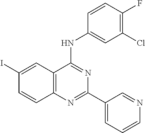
C1(I)=CC2=C(C=C1)N=C(C1=CC=CN=C1)N=C2NC1=CC(Cl)=C(F)C=C1
